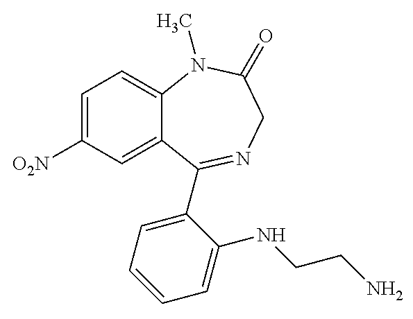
C1=C([O2N])C=C2C(=C1)N(C)C(=O)CN=C2C1=CC=CC=C1NCCN
